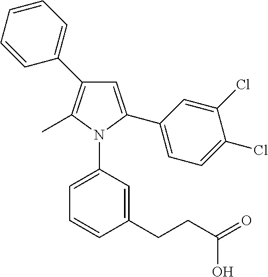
C1=CC=CC(C2=C(C)N(C3=CC=CC(CCC(=O)O)=C3)C(C3=CC=C(Cl)C(Cl)=C3)=C2)=C1
